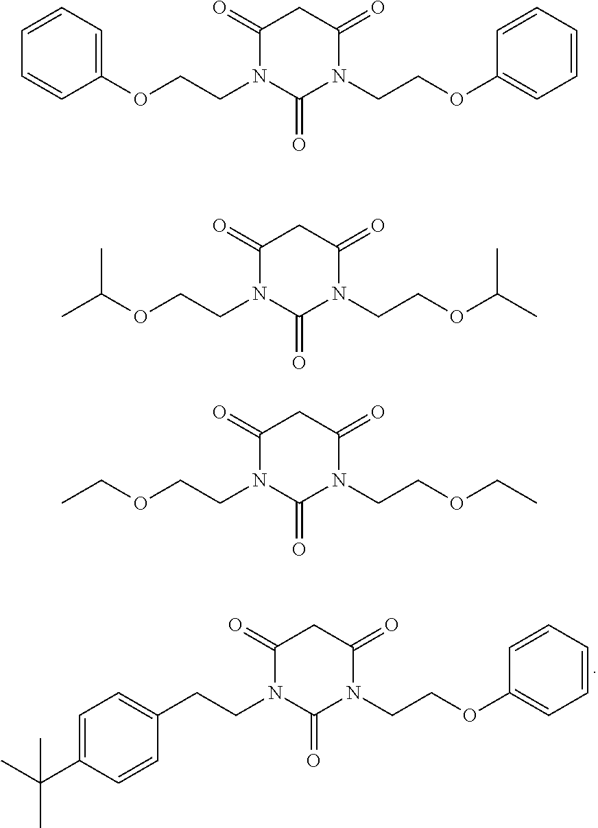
C1(CCN2C(=O)N(CCOC3=CC=CC=C3)C(=O)CC2=O)=CC=C(C(C)(C)C)C=C1.C1=CC=C(OCCN2C(=O)N(CCOC3=CC=CC=C3)C(=O)CC2=O)C=C1.C(OCCN1C(=O)N(CCOC(C)C)C(=O)CC1=O)(C)C.C(OCCN1C(=O)N(CCOCC)C(=O)CC1=O)C
